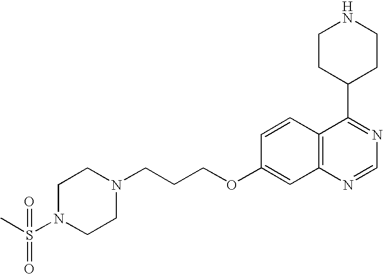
C1N(S(C)(=O)=O)CCN(CCCOC2=CC3=C(C=C2)C(C2CCNCC2)=NC=N3)C1
